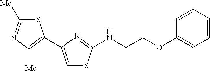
C1=CC=CC=C1OCCNC1=NC(C2=C([Me])N=C([Me])S2)=CS1
